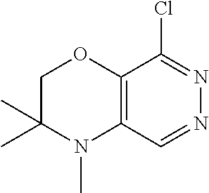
C1C(C)(C)N(C)C2=C(O1)C(Cl)=NN=C2
